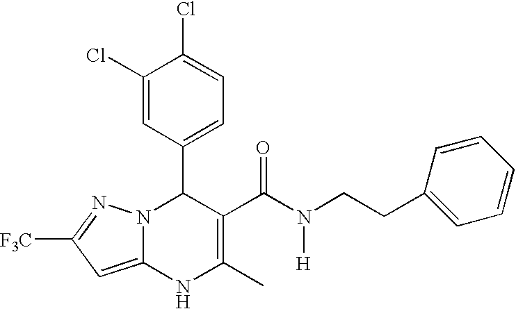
C1(Cl)=CC(C2N3C(=CC([F3C])=N3)NC(C)=C2C(N([H])CCC2=CC=CC=C2)=O)=CC=C1Cl
